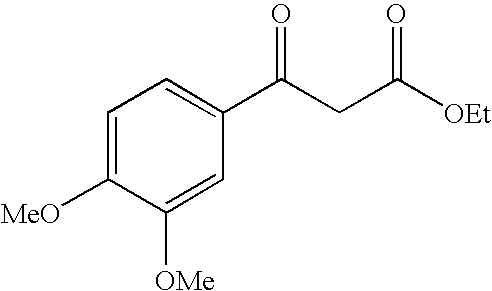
C1(C(CC([OEt])=O)=O)=CC=C([MeO])C([OMe])=C1
